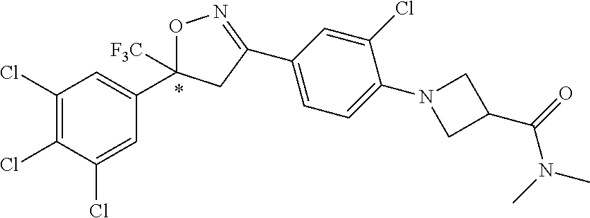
C1(Cl)=C(Cl)C(Cl)=CC(C2([F3C])ON=C(C3=CC=C(N4CC(C(=O)N(C)C)C4)C(Cl)=C3)C2)=C1
